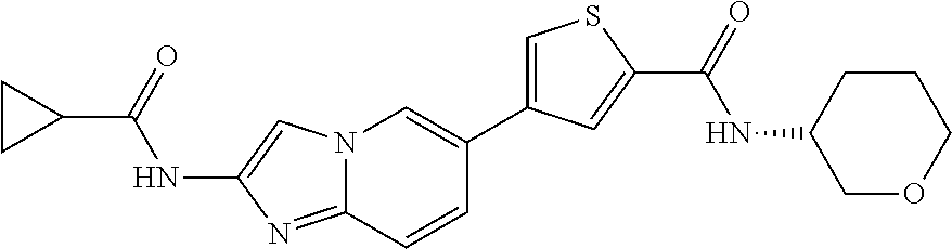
C1CC1C(=O)NC1=CN2C(=N1)C=CC(C1=CSC(C(=O)NC3COCCC3)=C1)=C2
